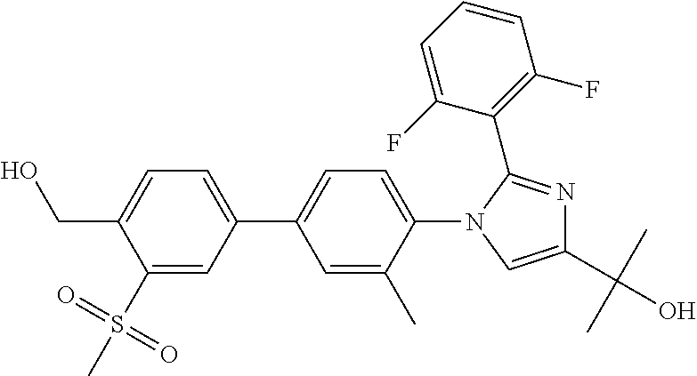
C1=C(CO)C(S(C)(=O)=O)=CC(C2=CC=C(N3C(C4=C(F)C=CC=C4F)=NC(C(C)(C)O)=C3)C(C)=C2)=C1
